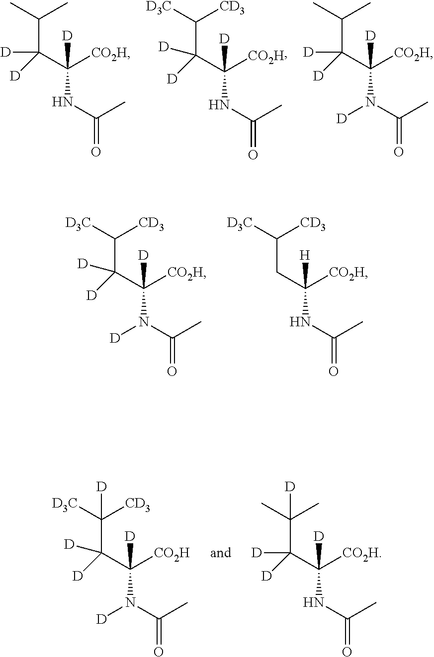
[D3C]C([CD3])C(C(NC(=O)C)([CO2H])[D])([D])[D].CC(C)C(C(NC(=O)C)([CO2H])[D])([D])[D].CC(C)C(C(N(C(=O)C)[D])([CO2H])[D])([D])[D].[D3C]C([CD3])CC(NC(=O)C)([CO2H])[H].[D3C]C([CD3])C(C(N(C(=O)C)[D])([CO2H])[D])([D])[D].[D3C]C([CD3])(C(C(N(C(=O)C)[D])([CO2H])[D])([D])[D])[D].CC(C)(C(C(NC(=O)C)([CO2H])[D])([D])[D])[D]
